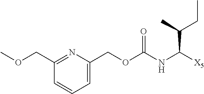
C1(COC(NC([X5])C(CC)C)=O)=CC=CC(COC)=N1
